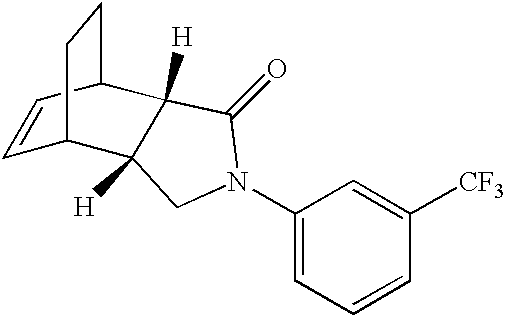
C1=CC2C3([H])C([H])(C1CC2)CN(C1=CC=CC([CF3])=C1)C3=O
